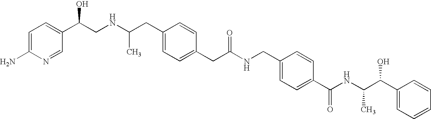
C1=C(N)N=CC(C(CNC(CC2=CC=C(CC(NCC3=CC=C(C(NC(C(C4=CC=CC=C4)O)C)=O)C=C3)=O)C=C2)C)O)=C1
